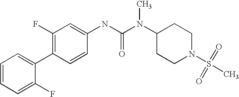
C1=CC=C(F)C(C2=C(F)C=C(NC(N(C3CCN(S(C)(=O)=O)CC3)C)=O)C=C2)=C1
